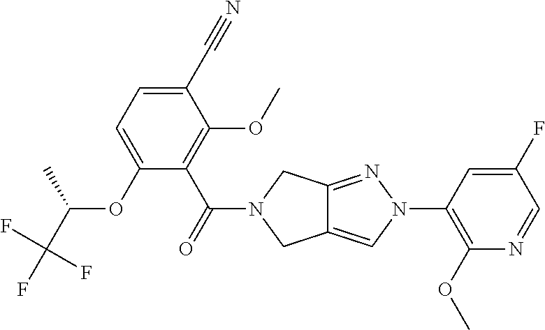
C12=CN(C3=C(OC)N=CC(F)=C3)N=C1CN(C(=O)C1=C(OC)C(C#N)=CC=C1OC(C(F)(F)F)C)C2
